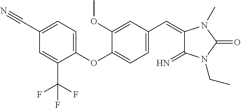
C1(C#N)=CC=C(OC2=CC=C(C=C3C(=N)N(CC)C(=O)N3C)C=C2OC)C(C(F)(F)F)=C1
